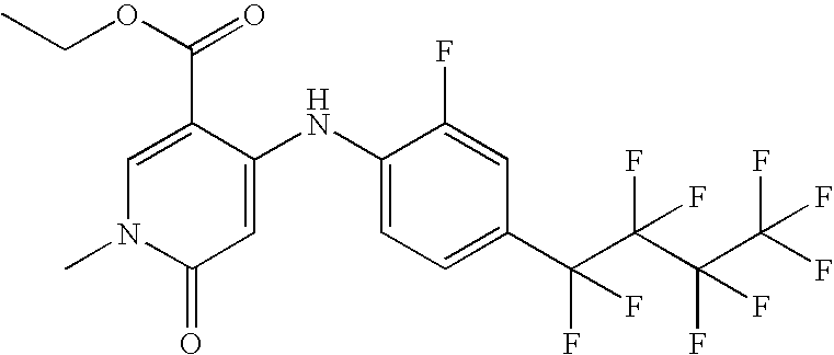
C1(C(=O)OCC)=CN(C)C(=O)C=C1NC1=CC=C(C(F)(F)C(F)(C(F)(F)C(F)(F)F)F)C=C1F
